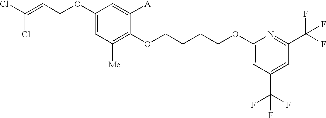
C1(OCC=C(Cl)Cl)=CC([Me])=C(OCCCCOC2=CC(C(F)(F)F)=CC(C(F)(F)F)=N2)C([A])=C1
